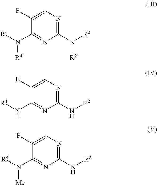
C1(N([R2])[R2])=NC=C(F)C(N([R4])[R4])=N1.C1(N[R2])=NC=C(F)C(N[R4])=N1.C1(N[R2])=NC=C(F)C(N([R4])[Me])=N1
